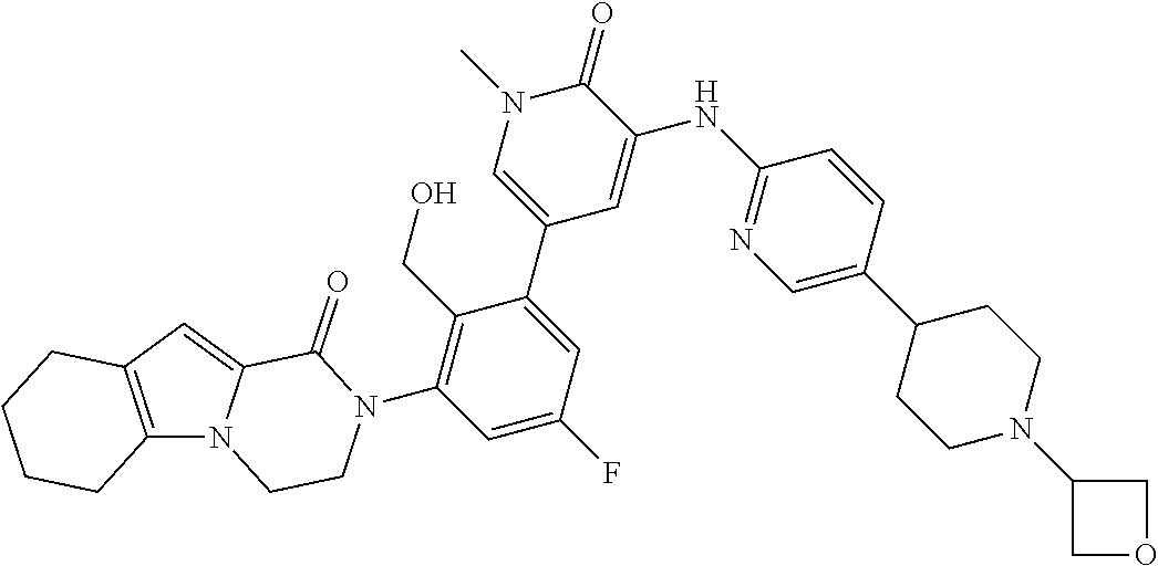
C12=C(N3C(=C1)C(=O)N(C1=C(CO)C(C4=CN(C)C(=O)C(NC5=NC=C(C6CCN(C7COC7)CC6)C=C5)=C4)=CC(F)=C1)CC3)CCCC2
